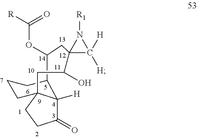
C1(O)C2(CC(OC([R])=O)C3C4([H])C(=O)CCC4(CCC3)C1)C([H])([H])N2[R1]
